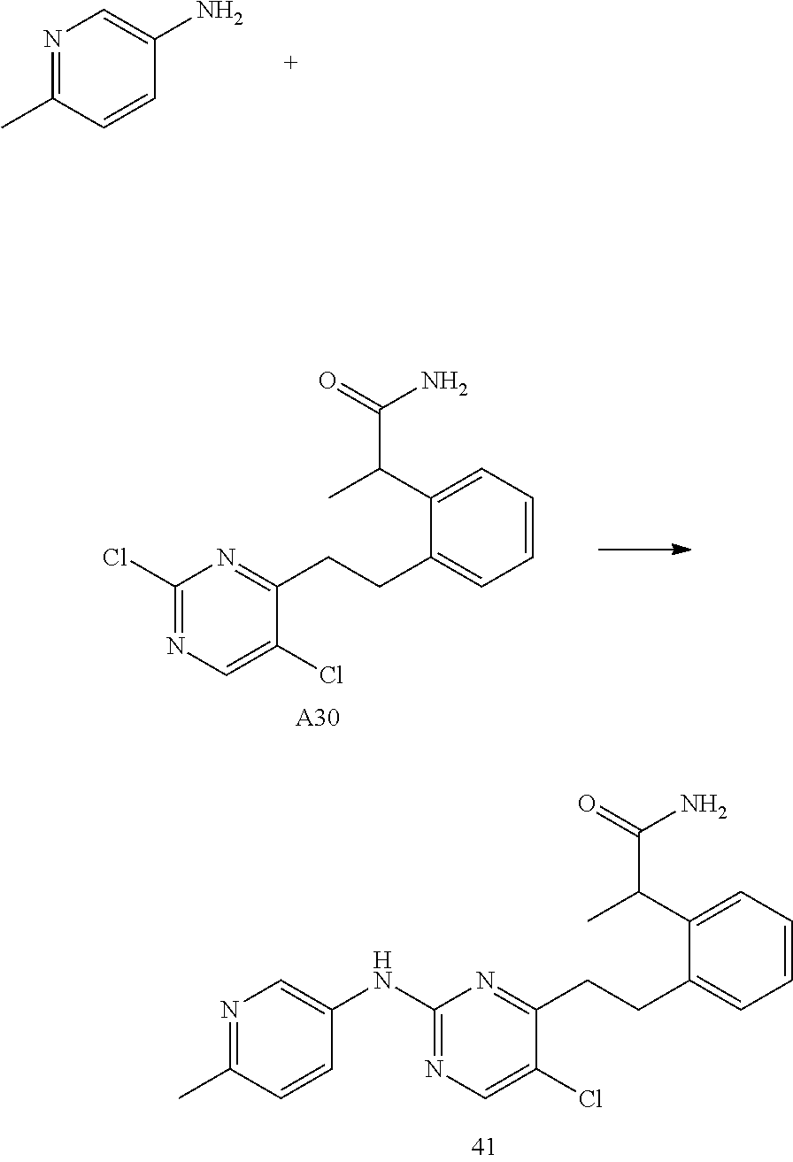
C1=CC=C(C(C(=O)N)C)C(CCC2=NC(Cl)=NC=C2Cl)=C1.[A30].C1=CC=C(C(C(=O)N)C)C(CCC2=NC(NC3=CN=C(C)C=C3)=NC=C2Cl)=C1.N1=C(C)C=CC(N)=C1
